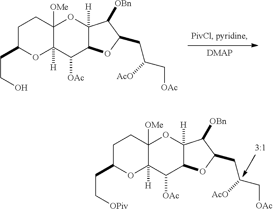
C12([H])C(C([OAc])C3([H])C([OMe])(CCC(CC[OPiv])O3)O1)OC(CC([AcO])C[OAc])C2[OBn].C12([H])C(C([OAc])C3([H])C([OMe])(CCC(CCO)O3)O1)OC(CC([AcO])C[OAc])C2[OBn].[DMAP]
